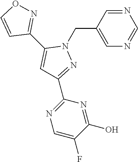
N1=CC(CN2C(C3=NOC=C3)=CC(C3=NC=C(F)C(O)=N3)=N2)=CN=C1
